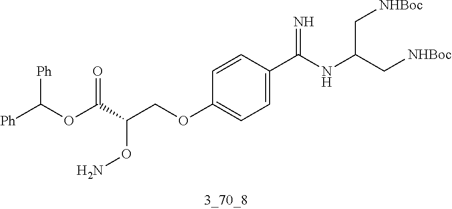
[Ph]C(OC(C(COC1=CC=C(C(NC(C[NHBoc])C[NHBoc])=N)C=C1)ON)=O)[Ph]
